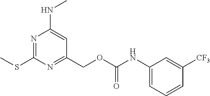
N1=C(SC)N=C(COC(NC2=CC=CC([CF3])=C2)=O)C=C1NC
